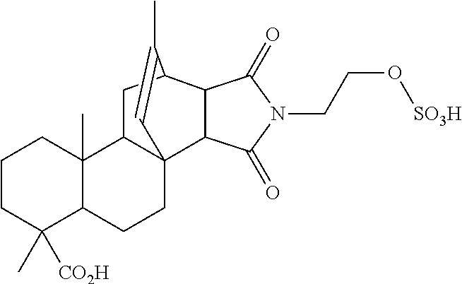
C1CC(C)([CO2H])C2C(C)(C1)C1C3(CC2)C2C(C(=O)N(CCO[SO3H])C2=O)C(C1)C(C)=C3
